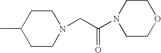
C1CN(CC(N2CCOCC2)=O)CCC1C
